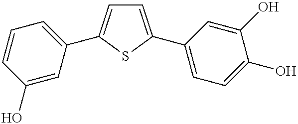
C1=C(C2=CC=C(O)C(O)=C2)SC(C2=CC=CC(O)=C2)=C1
